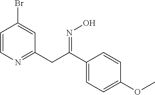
C1=CN=C(CC(C2=CC=C(OC)C=C2)=NO)C=C1Br
